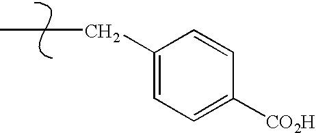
C1(CCC)=CC=C([CO2H])C=C1
